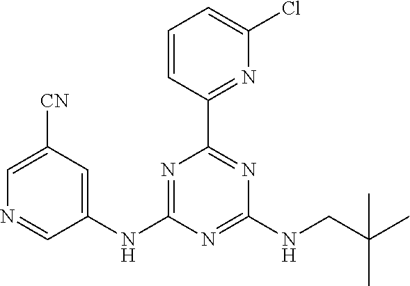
C1=CC(C2=NC(NCC(C)(C)C)=NC(NC3=CC([CN])=CN=C3)=N2)=NC(Cl)=C1
